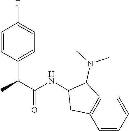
C1=CC(C(C(NC2C(N(C)C)C3=C(C=CC=C3)C2)=O)C)=CC=C1F
